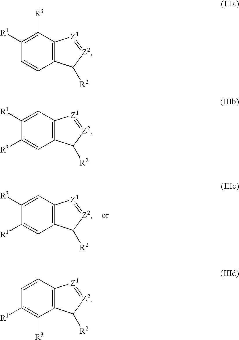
C12=C(C=C([R3])C([R1])=C1)[Z1]=[Z2]C2[R2].C12=C(C([R3])=C([R1])C=C1)[Z1]=[Z2]C2[R2].C12=C(C=C([R1])C([R3])=C1)[Z1]=[Z2]C2[R2].C12=C(C=CC([R1])=C1[R3])[Z1]=[Z2]C2[R2]
